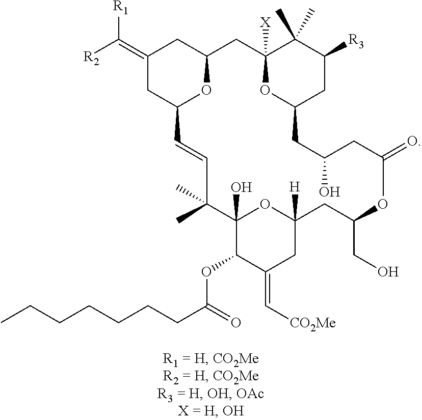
C1(=C([R2])[R1])CC2OC(C1)CC1([X])OC(CC([R3])C1(C)C)CC(O)CC(=O)OC(CO)CC1([H])CC(=C[CO2Me])C(OC(CCCCCCC)=O)C(O)(C(C)(C)C=C2)O1
